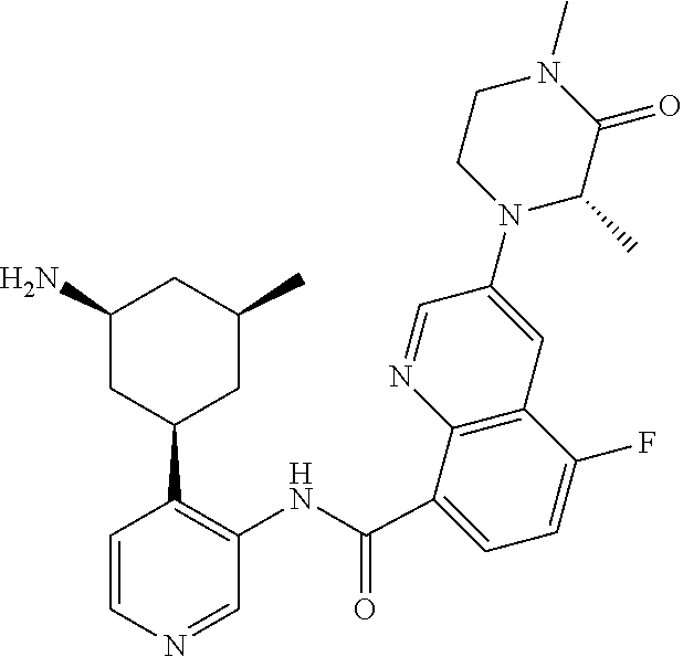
C1(N)CC(C2=C(NC(C3=CC=C(F)C4=C3N=CC(N3C(C)C(=O)N(C)CC3)=C4)=O)C=NC=C2)CC(C)C1
